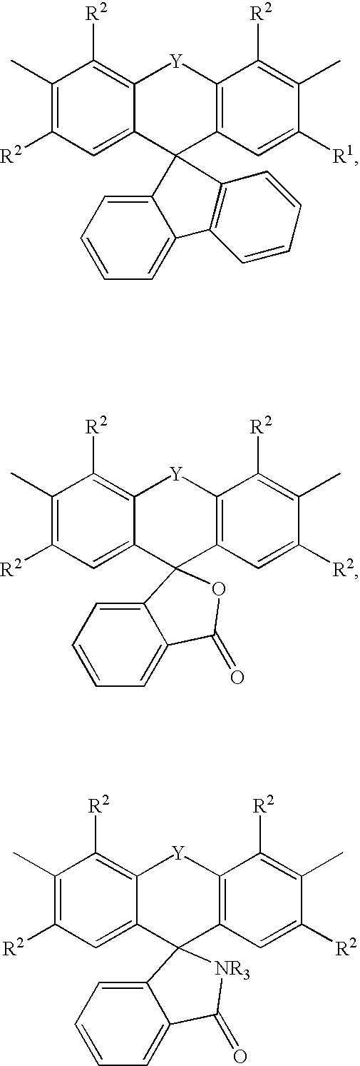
C1(C)=C([R2])C=C2C(=C1[R2])[Y]C1=C(C23C2=CC=CC=C2C2=C3C=CC=C2)C=C([R1])C(C)=C1[R2].C1(C)=C([R2])C=C2C(=C1[R2])[Y]C1=C(C=C([R2])C(C)=C1[R2])C21C2=CC=CC=C2C(=O)O1.C1(C)=C([R2])C=C2C(=C1[R2])[Y]C1=C(C=C([R2])C(C)=C1[R2])C21C2=CC=CC=C2C(=O)[NR3]1
